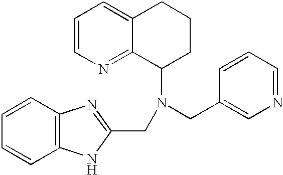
C1=CC2=C(C=C1)NC(CN(C1CCCC3=CC=CN=C13)CC1=CN=CC=C1)=N2
